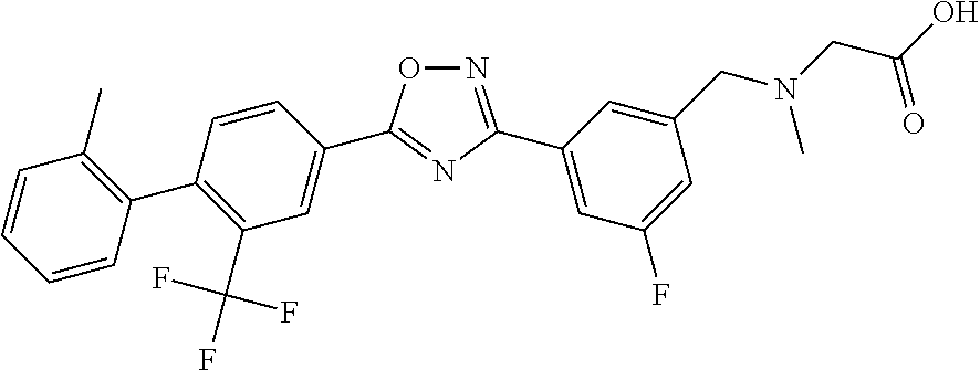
C1=CC(C2=C(C(F)(F)F)C=C(C3=NC(C4=CC(F)=CC(CN(C)CC(=O)O)=C4)=NO3)C=C2)=C(C)C=C1
